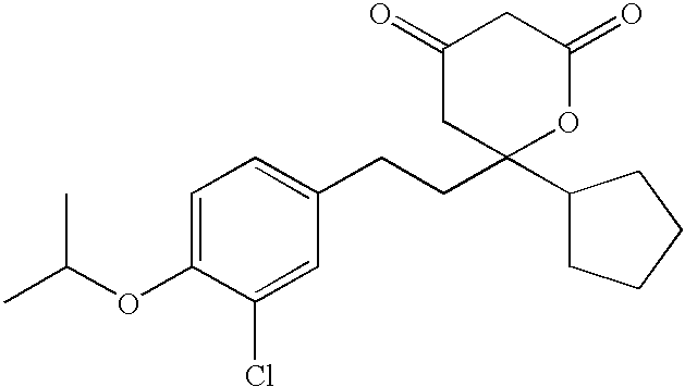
C1(=O)CC(C2CCCC2)(CCC2=CC=C(OC(C)C)C(Cl)=C2)OC(=O)C1
